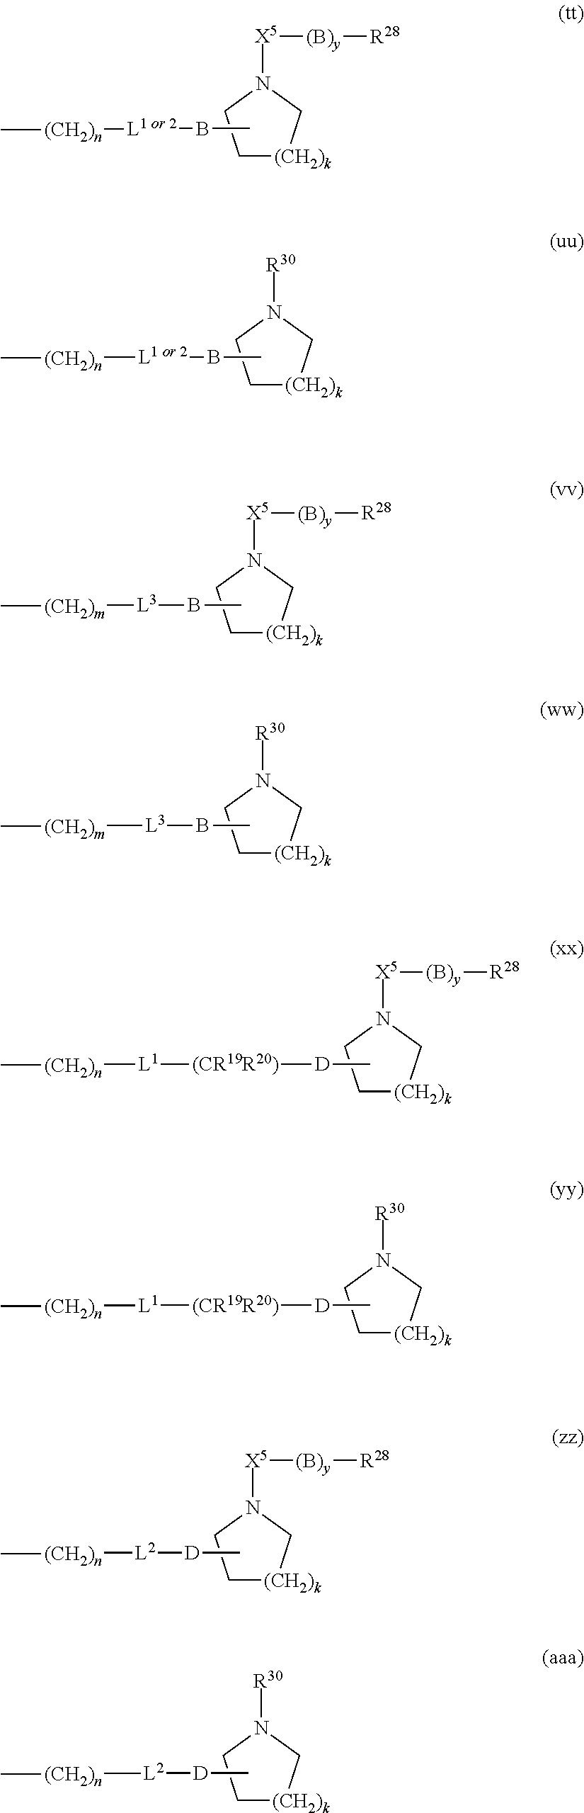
C1[(CH2)k]CN([X5][(B)y][R28])C1.CB[L1 or 2][(CH2)n]C.C1[(CH2)k]CN([R30])C1.CB[L1 or 2][(CH2)n]C.C1[(CH2)k]CN([X5][(B)y][R28])C1.CB[L3][(CH2)m]C.C1[(CH2)k]CN([X5][(B)y][R28])C1.C[D][(CR19R20)][L1][(CH2)n]C.C1[(CH2)k]CN([R30])C1.CB[L3][(CH2)m]C.C1[(CH2)k]CN([R30])C1.C[D][(CR19R20)][L1][(CH2)n]C.C1[(CH2)k]CN([X5][(B)y][R28])C1.C[D][L2][(CH2)n]C.C1[(CH2)k]CN([R30])C1.C[D][L2][(CH2)n]C
